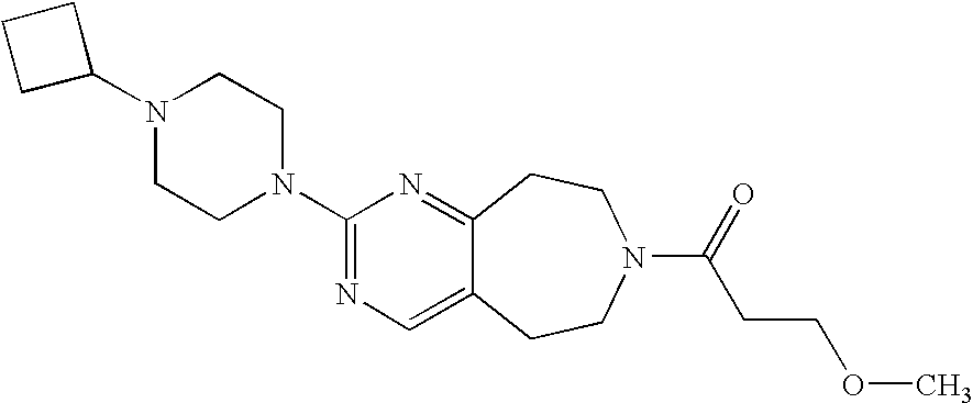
C1C(N2CCN(C3=NC=C4C(=N3)CCN(C(CCOC)=O)CC4)CC2)CC1
